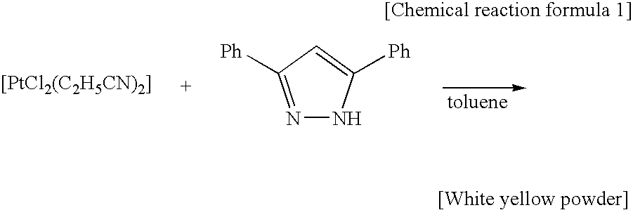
[[PtCl2(C2H5CN)2]].N1=C([Ph])C=C([Ph])N1
